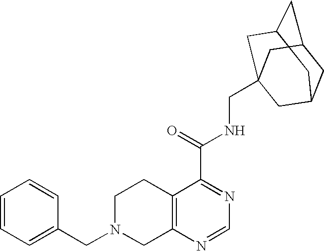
C1N(CC2=CC=CC=C2)CC2=C(C1)C(C(=O)NCC13CC4CC(CC(C1)C4)C3)=NC=N2
